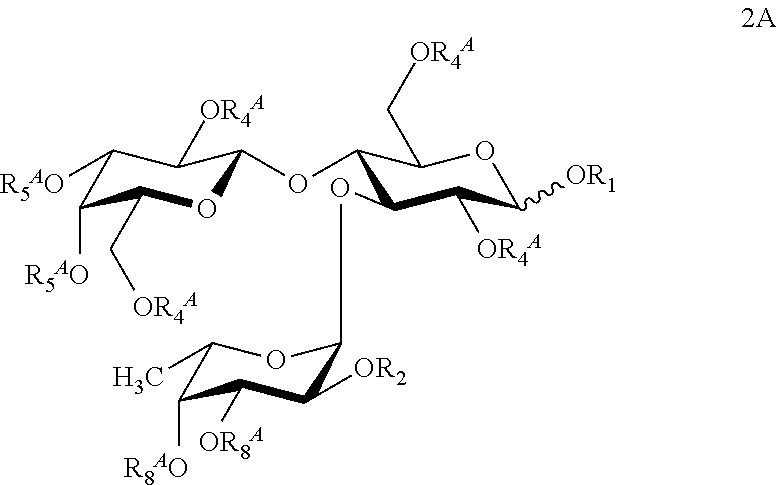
C1([OR4A])C([OR1])OC(C[OR4A])C(OC2OC(C[OR4A])C([R5AO])C([R5AO])C2[OR4A])C1OC1C([OR2])C([OR8A])C([R8AO])C(C)O1
